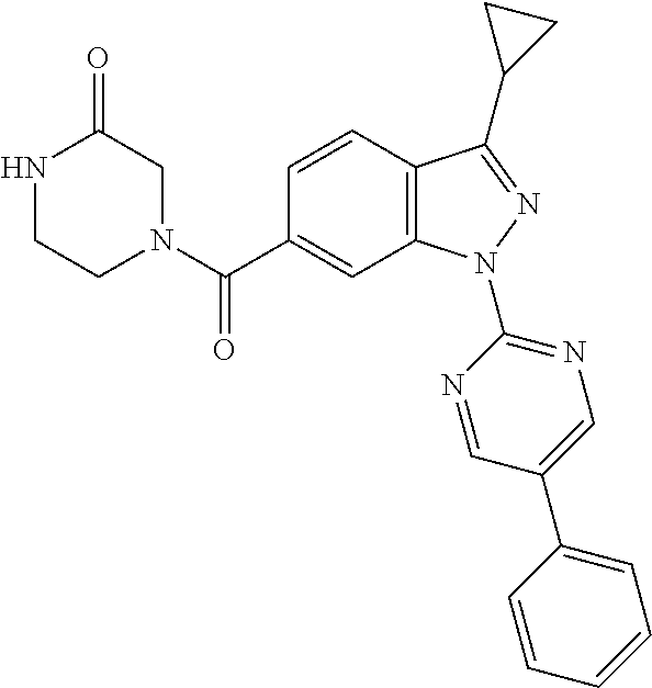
N1CCN(C(C2=CC3=C(C=C2)C(C2CC2)=NN3C2=NC=C(C3=CC=CC=C3)C=N2)=O)CC1=O
